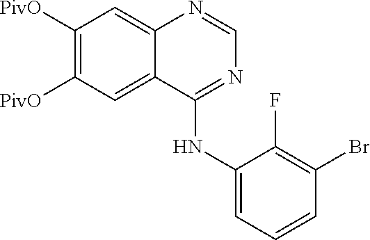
C12=CC([PivO])=C([PivO])C=C1N=CN=C2NC1=CC=CC(Br)=C1F
